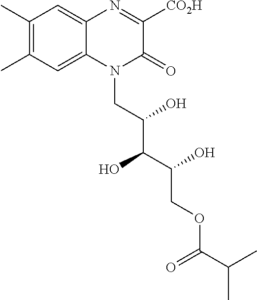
C1(C)=C(C)C=C2C(=C1)N=C([CO2H])C(=O)N2CC(C(C(COC(C(C)C)=O)O)O)O
